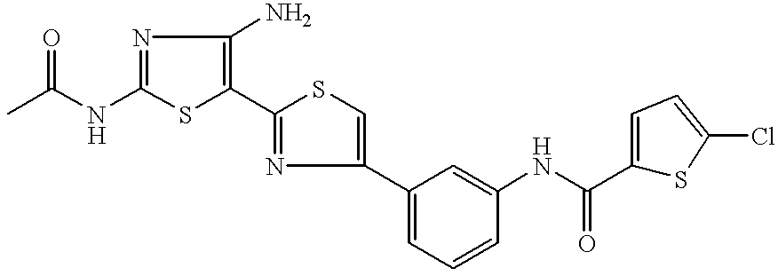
C1(NC(C)=O)=NC(N)=C(C2=NC(C3=CC=CC(NC(C4=CC=C(Cl)S4)=O)=C3)=CS2)S1
